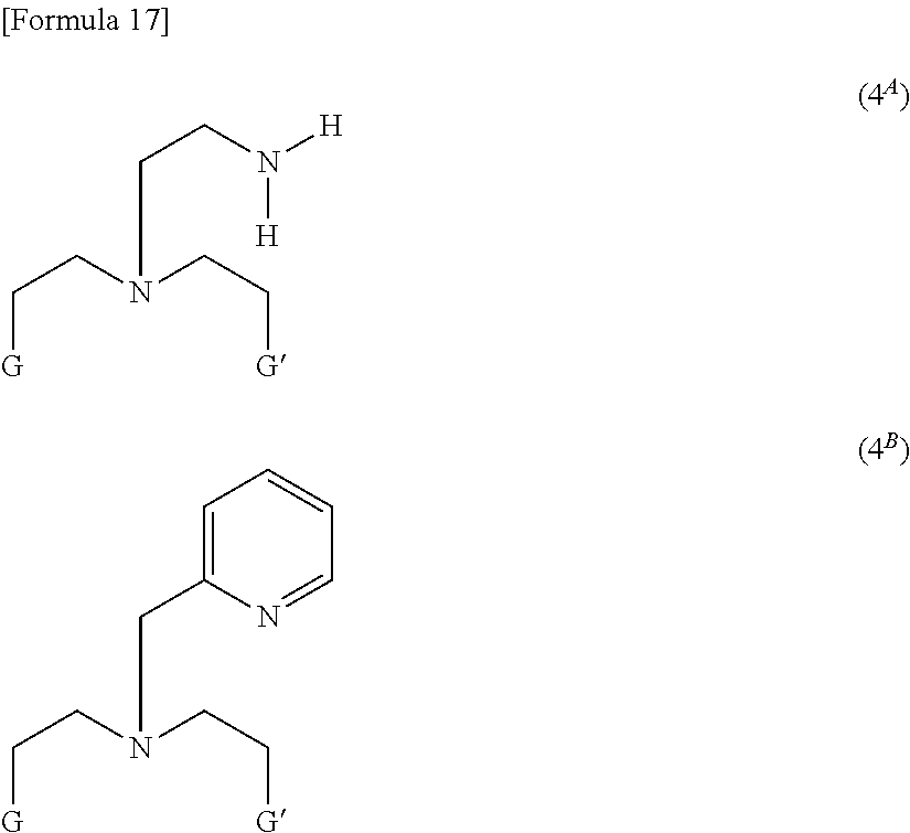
C([G])CN(CCN([H])[H])CC[G].C([G])CN(CC1=CC=CC=N1)CC[G]
